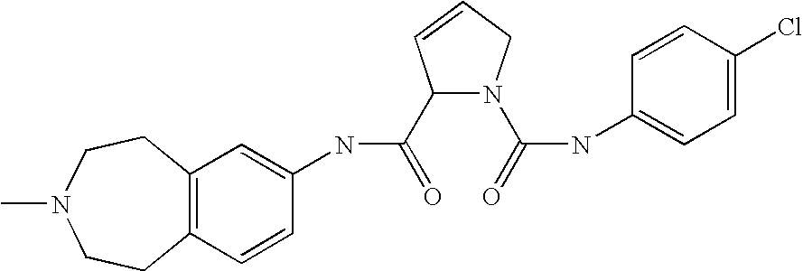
C12=C(C=CC(NC(=O)C3N(C(=O)NC4=CC=C(Cl)C=C4)CC=C3)=C1)CCN(C)CC2
